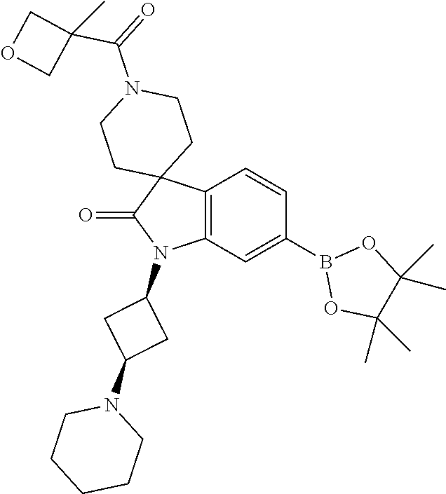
C12=C(C=C(B3OC(C)(C)C(C)(C)O3)C=C1)N(C1CC(N3CCCCC3)C1)C(=O)C21CCN(C(=O)C2(C)COC2)CC1
